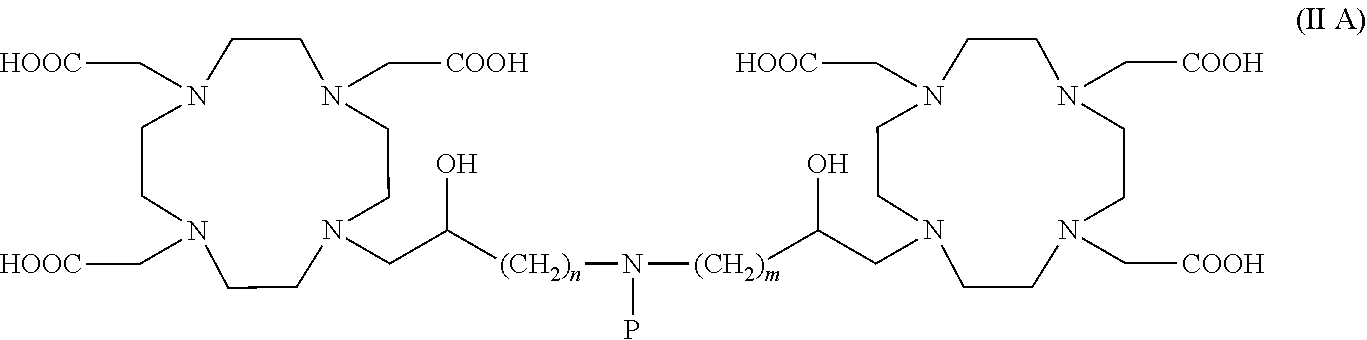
C(C([(CH2)n]N(P)[(CH2)m]C(CN1CCN(C[HOOC])CCN(C[COOH])CCN(C[COOH])CC1)O)O)N1CCN(C[COOH])CCN(C[HOOC])CCN(C[HOOC])CC1
